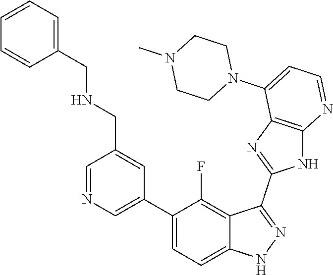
C1=NC=C(C2=CC=C3C(=C2F)C(C2=NC4=C(N2)N=CC=C4N2CCN(C)CC2)=NN3)C=C1CNCC1=CC=CC=C1
